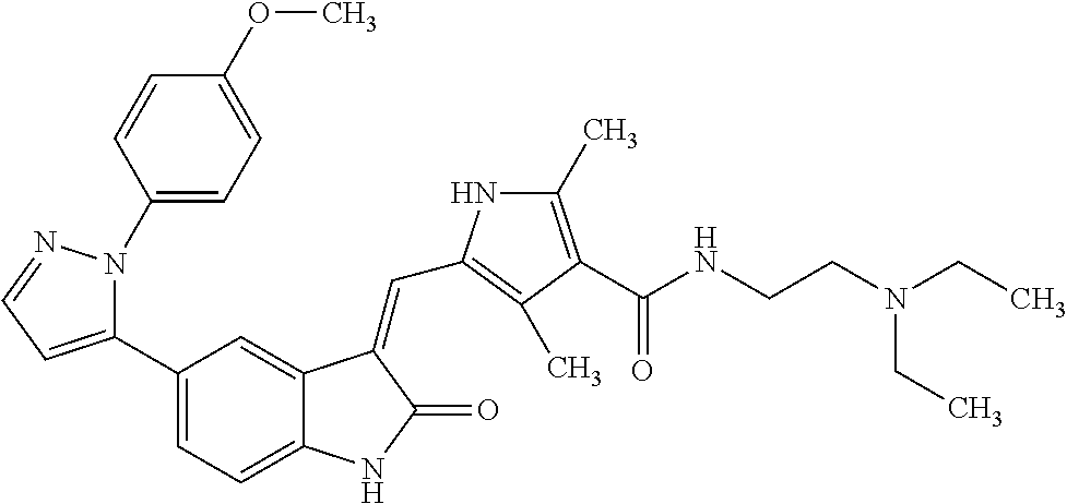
N1(C2=CC=C(OC)C=C2)C(C2=CC=C3C(=C2)C(=CC2=C(C)C(C(NCCN(CC)CC)=O)=C(C)N2)C(=O)N3)=CC=N1
